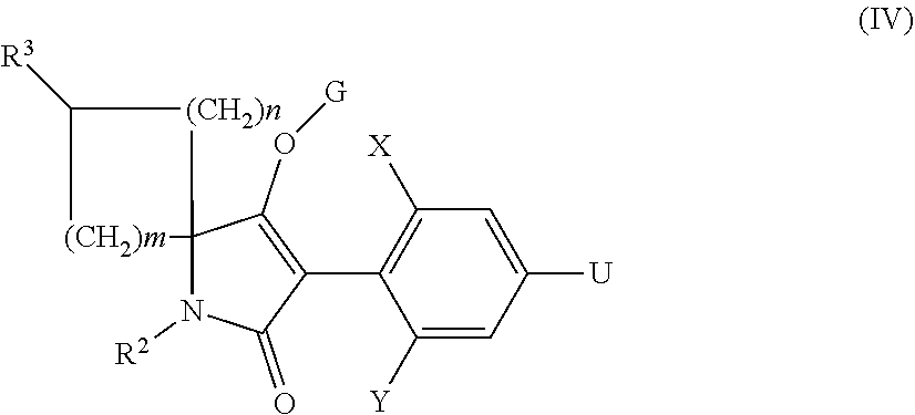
C12(N([R2])C(=O)C(C3=C([X])C=C([U])C=C3[Y])=C1O[G])[(CH2)n]C([R3])[(CH2)m]2
